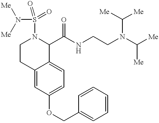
S(N1CCC2=CC(OCC3=CC=CC=C3)=CC=C2C1C(NCCN(C([Me])[Me])C([Me])[Me])=O)(N([Me])[Me])(=O)=O
